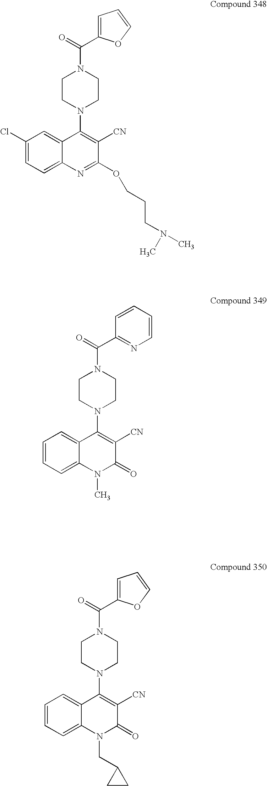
C(=O)(N1CCN(C2=C([CN])C(OCCCN(C)C)=NC3=CC=C(Cl)C=C23)CC1)C1=CC=CO1.C(=O)(N1CCN(C2=C([CN])C(=O)N(C)C3=CC=CC=C23)CC1)C1=NC=CC=C1.C(=O)(N1CCN(C2=C([CN])C(=O)N(CC3CC3)C3=CC=CC=C23)CC1)C1=CC=CO1
